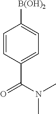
C1=CC(C(N(C)C)=O)=CC=C1[B(OH)2]
